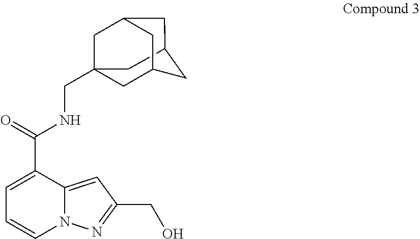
C1C2CC3CC1(CNC(C1=CC=CN4C1=CC(CO)=N4)=O)CC(C3)C2
